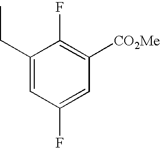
C1(CC)=CC(F)=CC([CO2Me])=C1F
